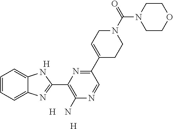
[H].[H].C1=CC=C2C(=C1)NC(C1=C(N)N=CC(C3=CCN(C(=O)N4CCOCC4)CC3)=N1)=N2.[H]
